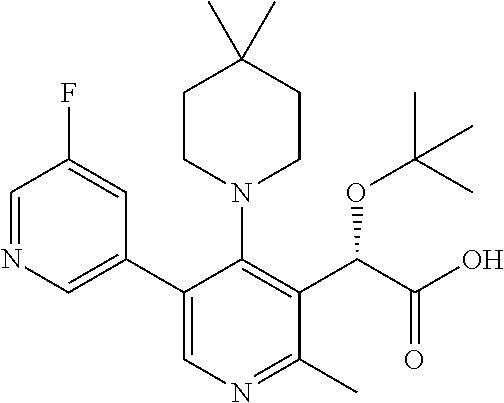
C1CN(C2=C(C(C(=O)O)OC(C)(C)C)C(C)=NC=C2C2=CN=CC(F)=C2)CCC1(C)C
